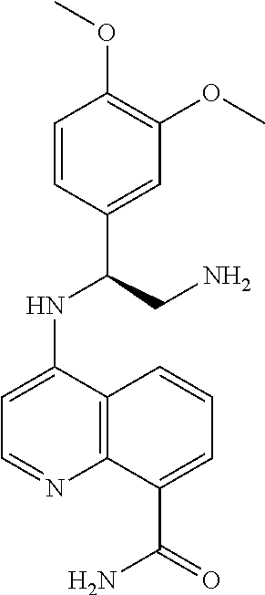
C1=CC(C(CN)NC2=CC=NC3=C2C=CC=C3C(=O)N)=CC(OC)=C1OC
